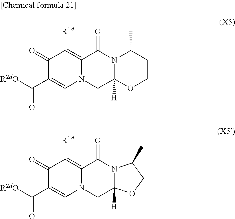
C1(=O)C(C([R2dO])=O)=CN2C(=C1[R1d])C(=O)N1C(C)CCOC1([H])C2.C1(=O)C(C([R2dO])=O)=CN2C(=C1[R1d])C(=O)N1C([H])(C2)OCC1C
